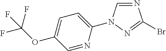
C1(N2C=NC(Br)=N2)=CC=C(OC(F)(F)F)C=N1
